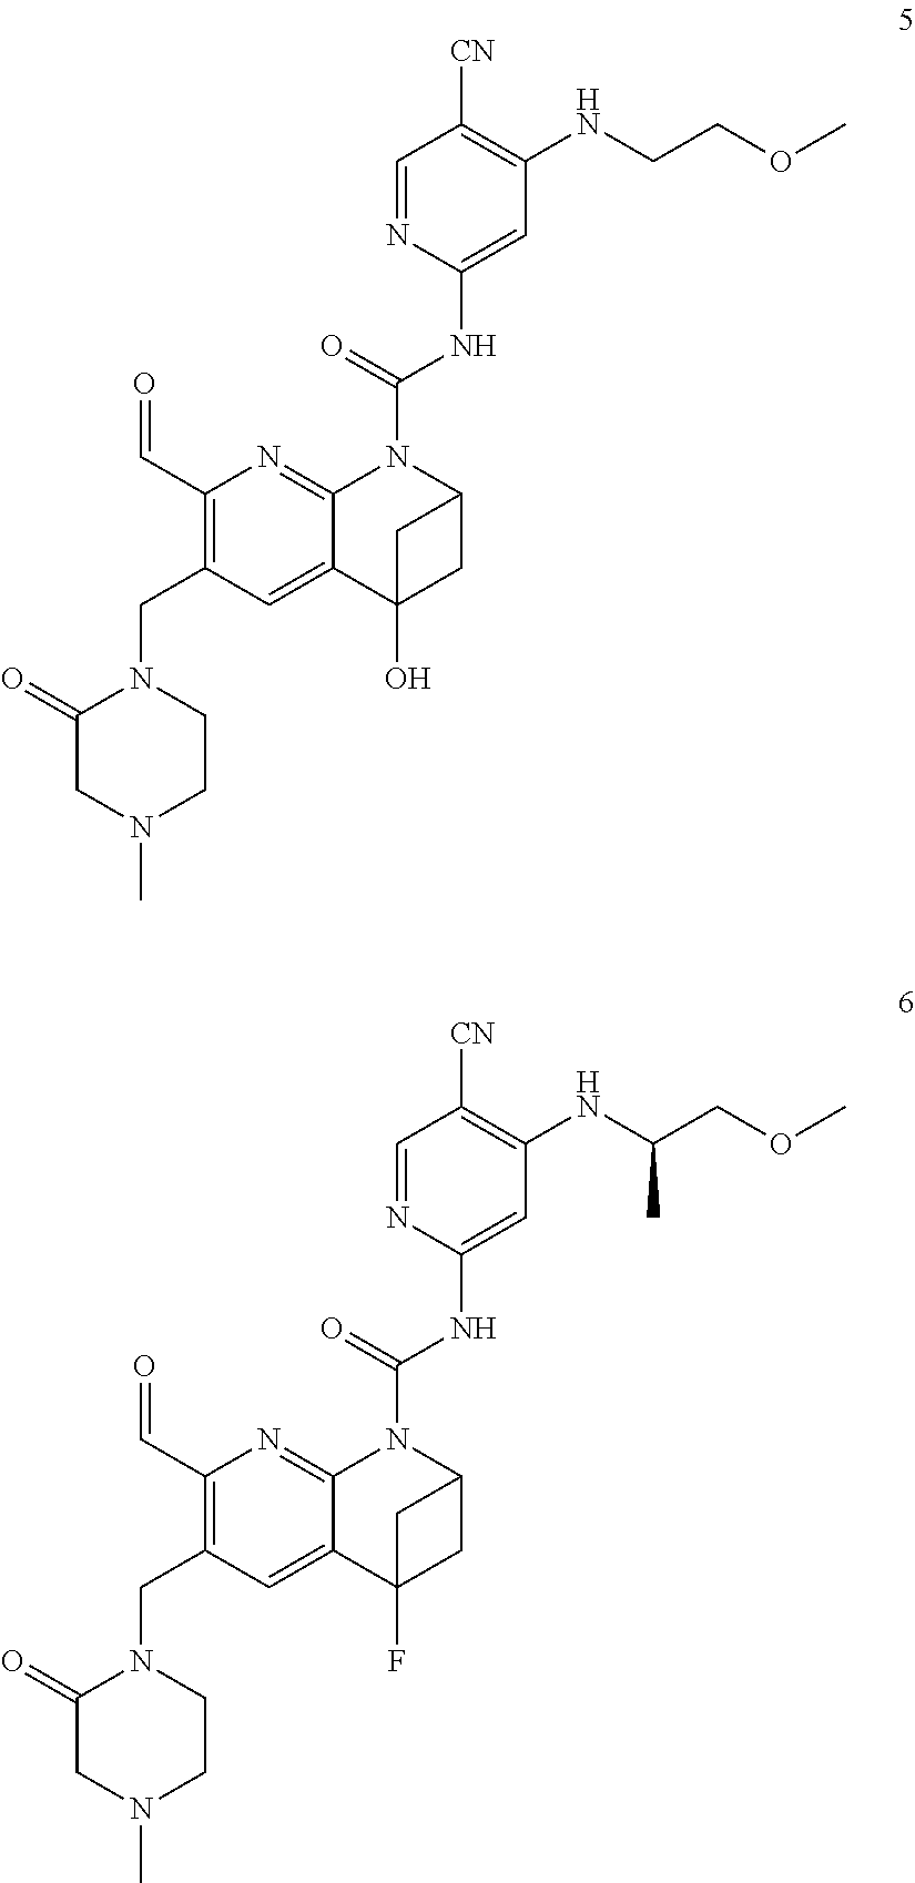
C1=NC(NC(N2C3=NC(C=O)=C(CN4C(=O)CN(C)CC4)C=C3C3(O)CC2C3)=O)=CC(NCCOC)=C1[CN].C1=NC(NC(N2C3=NC(C=O)=C(CN4C(=O)CN(C)CC4)C=C3C3(F)CC2C3)=O)=CC(NC(COC)C)=C1[CN]
